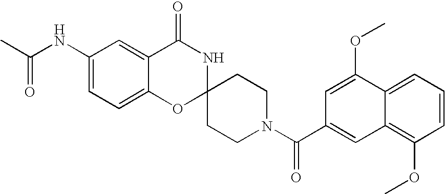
C1(NC(C)=O)=CC=C2C(=C1)C(=O)NC1(O2)CCN(C(=O)C2=CC3=C(OC)C=CC=C3C(OC)=C2)CC1
